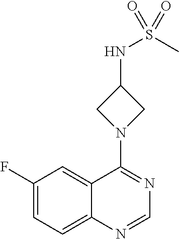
C1(F)=CC=C2C(=C1)C(N1CC(NS(C)(=O)=O)C1)=NC=N2
